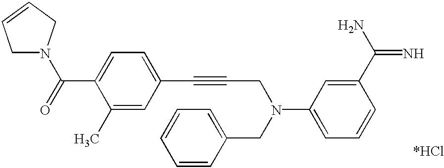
C1N(C(=O)C2=CC=C(C#CCN(CC3=CC=CC=C3)C3=CC=CC(C(N)=N)=C3)C=C2C)CC=C1
